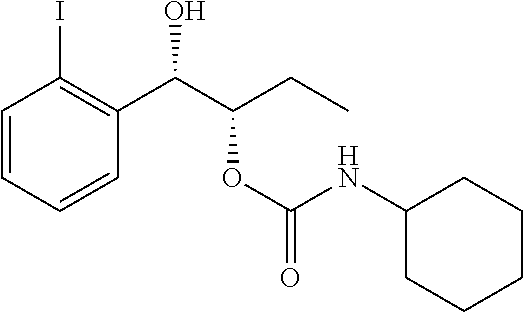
C1=CC=CC(C(C(CC)OC(=O)NC2CCCCC2)O)=C1I
